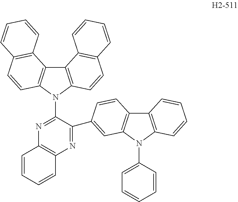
C12=C(N(C3=NC4=C(N=C3C3=CC5=C(C6=C(N5C5=CC=CC=C5)C=CC=C6)C=C3)C=CC=C4)C3=C1C1=C(C=C3)C=CC=C1)C=CC1=C2C=CC=C1
